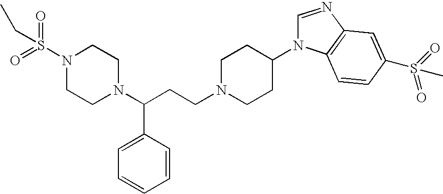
N1(S(=O)(=O)CC)CCN(C(C2=CC=CC=C2)CCN2CCC(N3C=NC4=C3C=CC(S(C)(=O)=O)=C4)CC2)CC1
